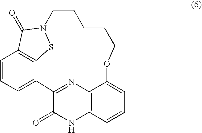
C12=NC3=C(NC1=O)C=CC=C3OCCCCCN1SC3=C(C=CC=C23)C1=O
